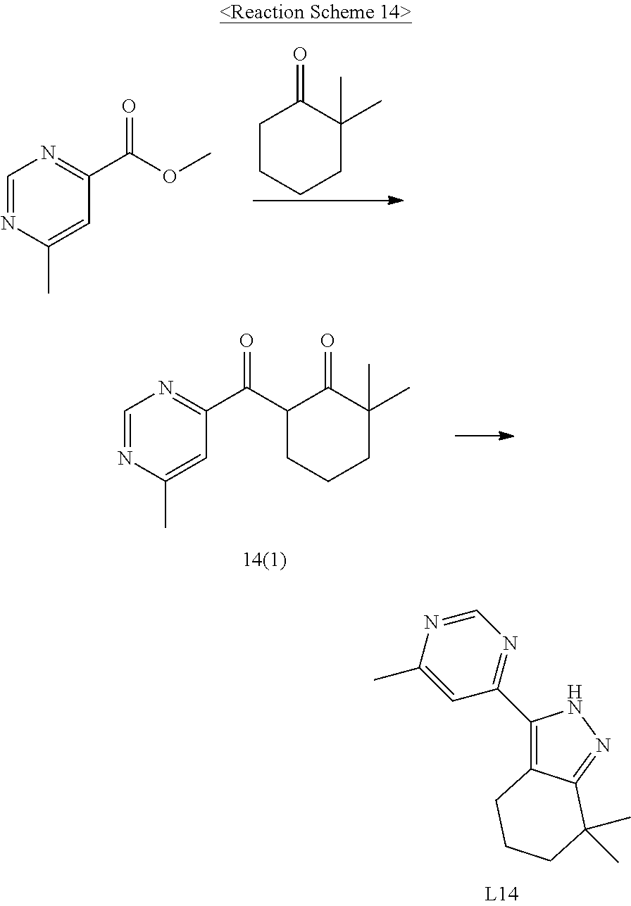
C1=NC(C)=CC(C(OC)=O)=N1.C1C(=O)C(C)(C)CCC1.N1=C(C2=C3C(=NN2)C(C)(C)CCC3)C=C(C)N=C1.C1=NC(C)=CC(C(C2C(=O)C(C)(C)CCC2)=O)=N1
